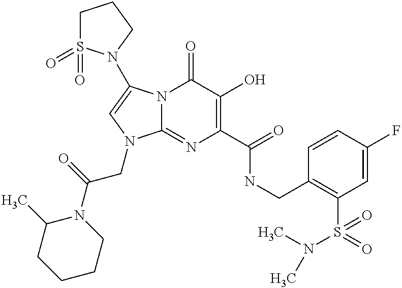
N12C(=NC(C(=O)NCC3=C(S(N(C)C)(=O)=O)C=C(F)C=C3)=C(O)C1=O)N(CC(=O)N1C(C)CCCC1)C=C2N1S(=O)(=O)CCC1
